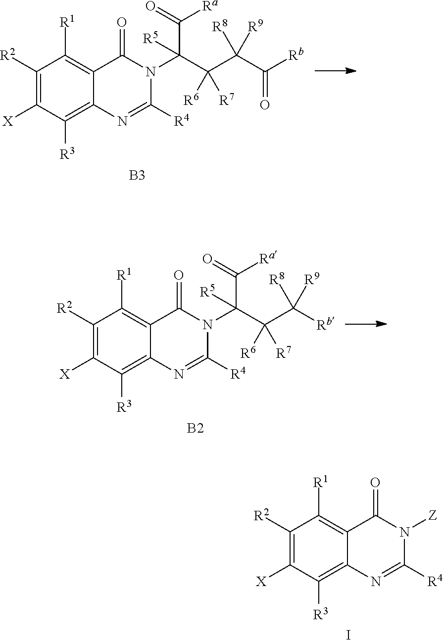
C1([R2])=C([X])C([R3])=C2C(=C1[R1])C(=O)N(C(C(C(C([Rb])=O)([R8])[R9])([R6])[R7])(C(=O)[Ra])[R5])C([R4])=N2.[B3].C1([R2])=C([X])C([R3])=C2C(=C1[R1])C(=O)N(C(C(C([Rb])([R8])[R9])([R6])[R7])(C(=O)[Ra])[R5])C([R4])=N2.[B2].C1([R2])=C([X])C([R3])=C2C(=C1[R1])C(=O)N([Z])C([R4])=N2.I
